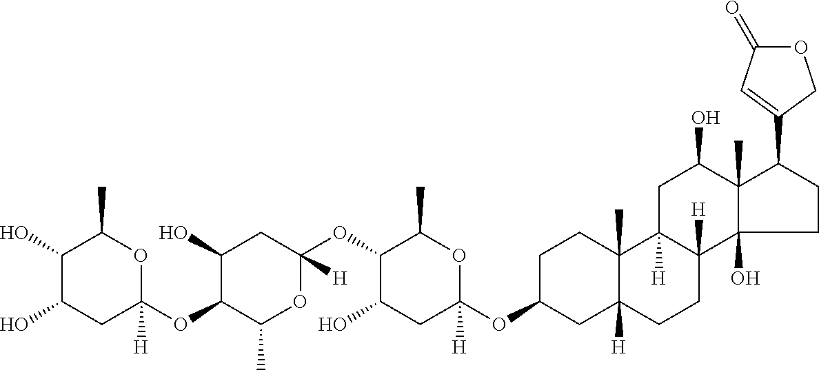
C1(O)C(O)CC(OC2C(C)OC(OC3C(O)CC(OC4CC5([H])C(C)(CC4)C4([H])C([H])(CC5)C5(O)C(C)(C(O)C4)C(C4=CC(=O)OC4)CC5)([H])OC3C)([H])CC2O)([H])OC1C
